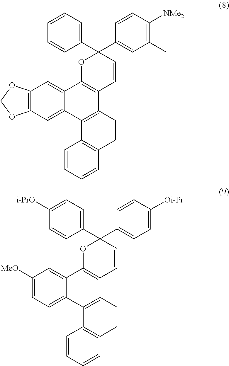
C1=C2C(=CC3=C1OCO3)C1=C(C3=C2C2=C(CC3)C=CC=C2)C=CC(C2=CC(C)=C([NMe2])C=C2)(C2=CC=CC=C2)O1.C1=C2C(=CC([MeO])=C1)C1=C(C3=C2C2=C(CC3)C=CC=C2)C=CC(C2=CC=C([Oi-Pr])C=C2)(C2=CC=C([i-PrO])C=C2)O1
